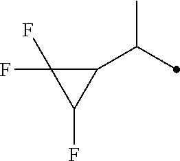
C1(C(C)C)C(F)(F)C1F
